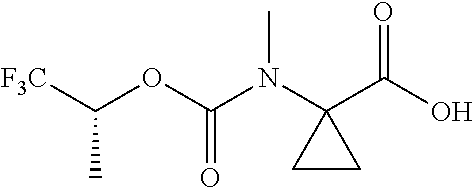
[F3C]C(OC(N(C1(C(O)=O)CC1)C)=O)C
